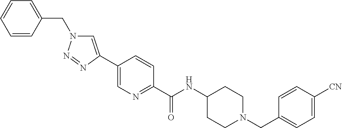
N(C(C1=NC=C(C2=CN(CC3=CC=CC=C3)N=N2)C=C1)=O)C1CCN(CC2=CC=C([CN])C=C2)CC1
